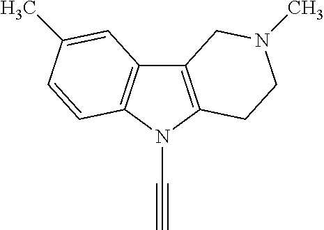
C12=C(N(C#C)C3=C1C=C(C)C=C3)CCN(C)C2
